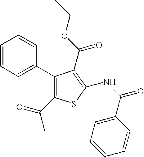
C1(C2=CC=CC=C2)=C(C(=O)C)SC(NC(=O)C2=CC=CC=C2)=C1C(OCC)=O
